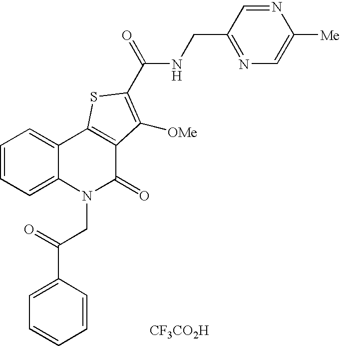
N(C(=O)C1=C([OMe])C2=C(C3=CC=CC=C3N(CC(=O)C3=CC=CC=C3)C2=O)S1)CC1=NC=C([Me])N=C1.[CF3CO2H]
